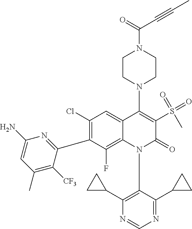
C1(Cl)=C(C2=NC(N)=CC(C)=C2[CF3])C(F)=C2C(=C1)C(N1CCN(C(=O)C#CC)CC1)=C(S(C)(=O)=O)C(=O)N2C1=C(C2CC2)N=CN=C1C1CC1
